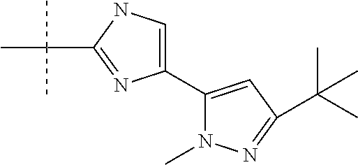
C1(C2=CC(C(C)(C)C)=NN2C)=CNC(C(C)(C)C)=N1
